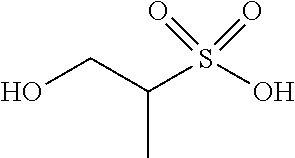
OCC(S(O)(=O)=O)C
